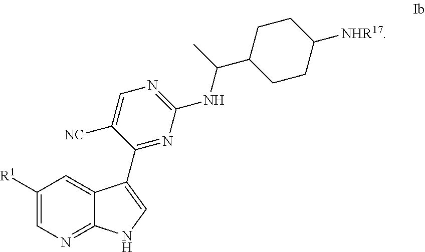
C1([R1])=CN=C2C(=C1)C(C1=NC(NC(C)C3CCC([NHR17])CC3)=NC=C1[NC])=CN2
